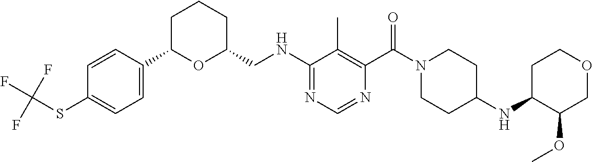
N(C1=NC=NC(C(N2CCC(NC3C(OC)COCC3)CC2)=O)=C1C)CC1CCCC(C2=CC=C(SC(F)(F)F)C=C2)O1
